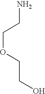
C(OCCO)CN
